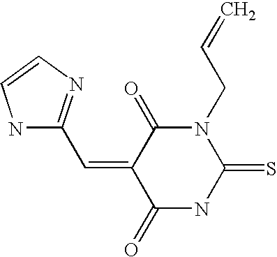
C=CCN1C(=O)C(=CC2=NC=CN2)C(=O)NC1=S
